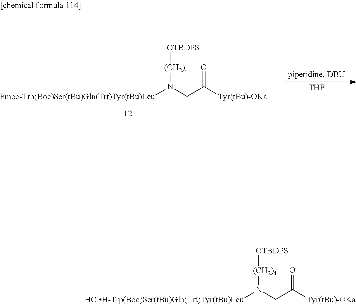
[HClH-Trp(Boc)Ser(tBu)Gln(Trt)Tyr(tBu)Leu]N(CC([Tyr(tBu)-OKa])=O)[(CH2)4][OTBDPS].[THF].[Fmoc-Trp(Boc)Ser(tBu)Gln(Trt)Tyr(tBu)Leu]N(CC([Tyr(tBu)-OKa])=O)[(CH2)4][OTBDPS]
